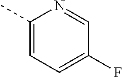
C1(C)=CC=C(F)C=N1
